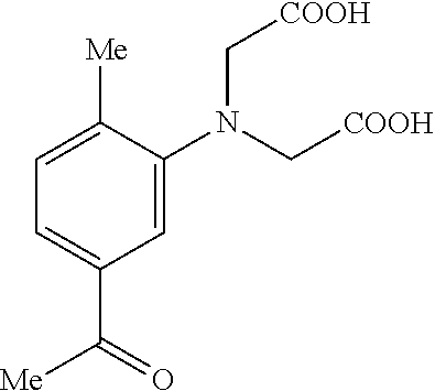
C1=C(N(C[COOH])C[COOH])C([Me])=CC=C1C([Me])=O
